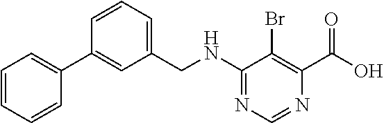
N(C1=NC=NC(C(O)=O)=C1Br)CC1=CC=CC(C2=CC=CC=C2)=C1
